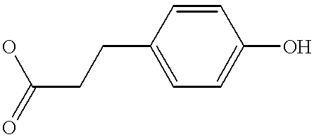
C1(CCC(=O)O)=CC=C(O)C=C1
